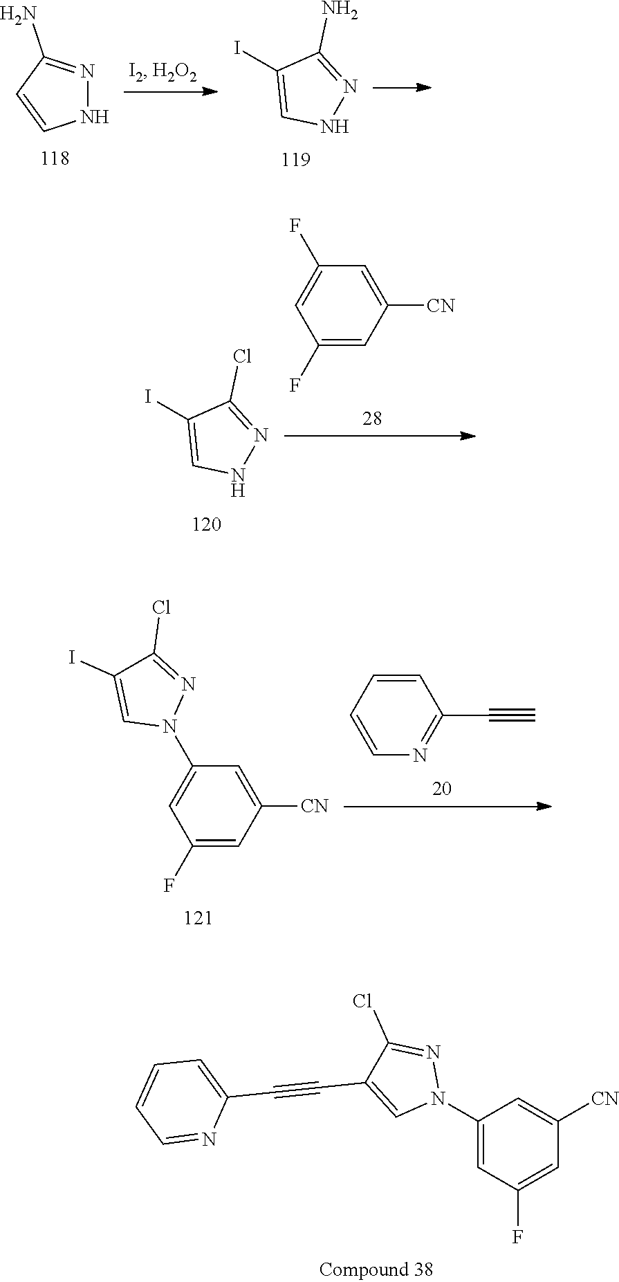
C1(N2N=C(Cl)C(C#CC3=CC=CC=N3)=C2)=CC(F)=CC([CN])=C1.N1N=C(N)C=C1.IC1=CNN=C1N.IC1=CNN=C1Cl.C1=C([CN])C=C(F)C=C1F.C1=C([CN])C=C(F)C=C1N1N=C(Cl)C(I)=C1.C1=CC=CN=C1C#C
